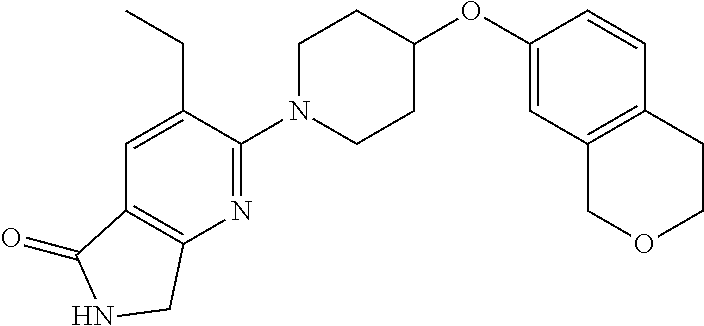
C1(OC2CCN(C3=NC4=C(C=C3CC)C(=O)NC4)CC2)=CC2=C(C=C1)CCOC2
